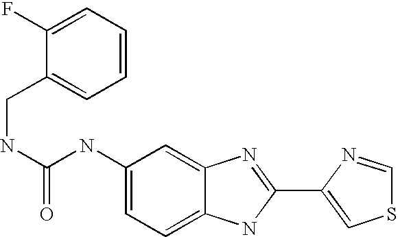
C1=C2C(=CC=C1NC(=O)NCC1=CC=CC=C1F)NC(C1=CSC=N1)=N2
